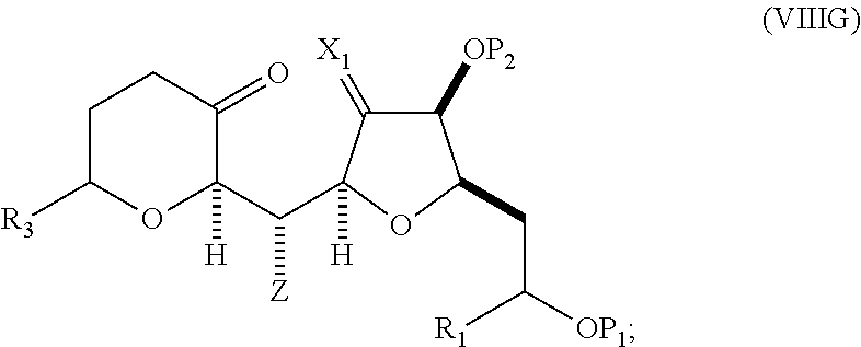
C1([OP2])C(=[X1])C(C(C2([H])C(=O)CCC([R3])O2)[Z])([H])OC1CC([OP1])[R1]
